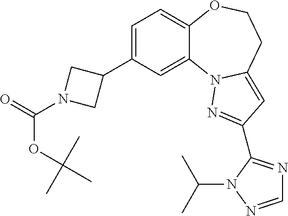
C1=C(C2CN(C(=O)OC(C)(C)C)C2)C=C2C(=C1)OCCC1=CC(C3=NC=NN3C(C)C)=NN21
